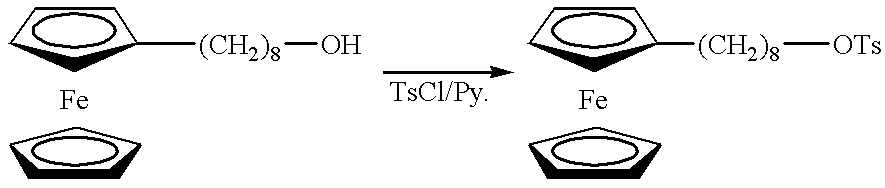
C1CCCC1.C1CCC([(CH2)8]O)C1.C1CCCC1.C1CCC([(CH2)8][OTs])C1
